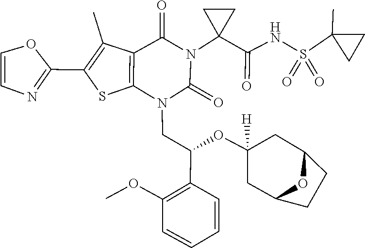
COC1=C(C(CN2C(=O)N(C3(C(=O)NS(=O)(=O)C4(C)CC4)CC3)C(=O)C3=C2SC(C2=NC=CO2)=C3C)OC2([H])CC3CCC(C2)O3)C=CC=C1
